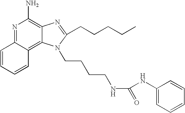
N1=C2C(=C3C(=C1N)N=C(CCCCC)N3CCCCNC(NC1=CC=CC=C1)=O)C=CC=C2
